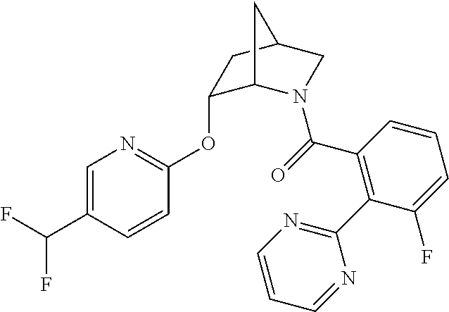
C1=C(C(F)F)C=CC(OC2C3N(C(=O)C4=C(C5=NC=CC=N5)C(F)=CC=C4)CC(C2)C3)=N1
